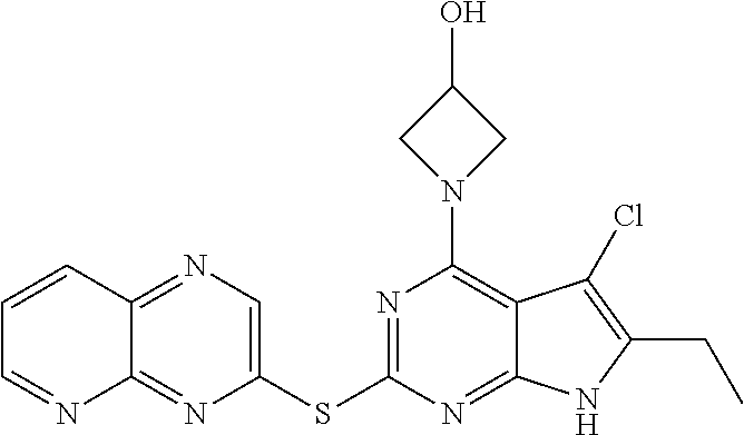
C1(SC2=NC(N3CC(O)C3)=C3C(=N2)NC(CC)=C3Cl)=CN=C2C(=N1)N=CC=C2
